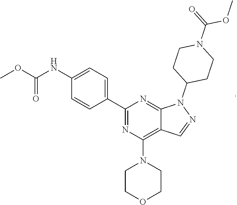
C1=CC(NC(OC)=O)=CC=C1C1=NC(N2CCOCC2)=C2C=NN(C3CCN(C(=O)OC)CC3)C2=N1
